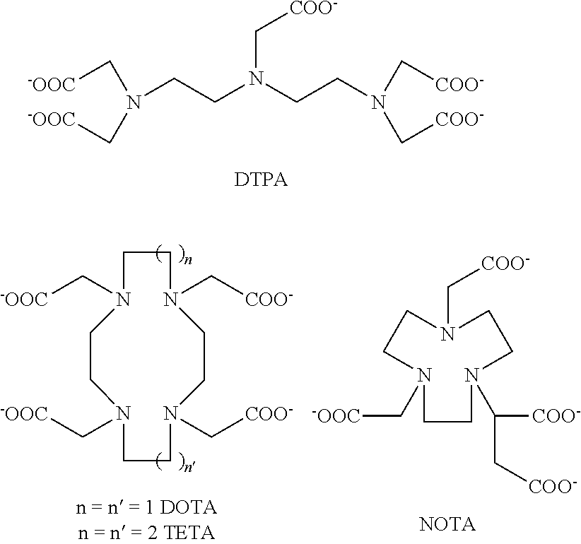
N(CCN(CCN(C[COO-])C[COO-])C[COO-])(C[-OOC])C[-OOC].C1N(C[-OOC])CCN(C[-OOC])CCN(C[COO-])CCN(C[COO-])C1.N1(C[-OOC])CCN(C([COO-])C[COO-])CCN(C[COO-])CC1.[NOTA]
